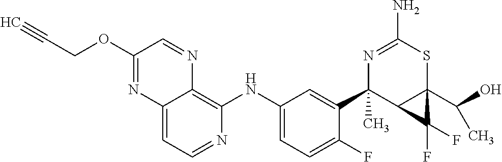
C12=CC=NC(NC3=CC=C(F)C(C4(C)C5C(C(O)C)(SC(N)=N4)C5(F)F)=C3)=C1N=CC(OCC#C)=N2
